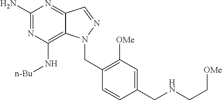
C1(N)=NC(N[n-Bu])=C2C(=N1)C=NN2CC1=C([OMe])C=C(CNCC[OMe])C=C1
